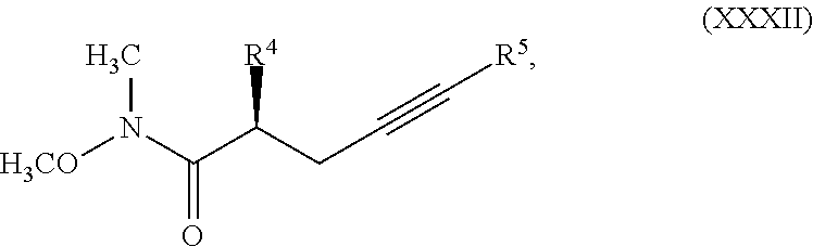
CN(C(C(CC#C[R5])[R4])=O)[H3CO]
